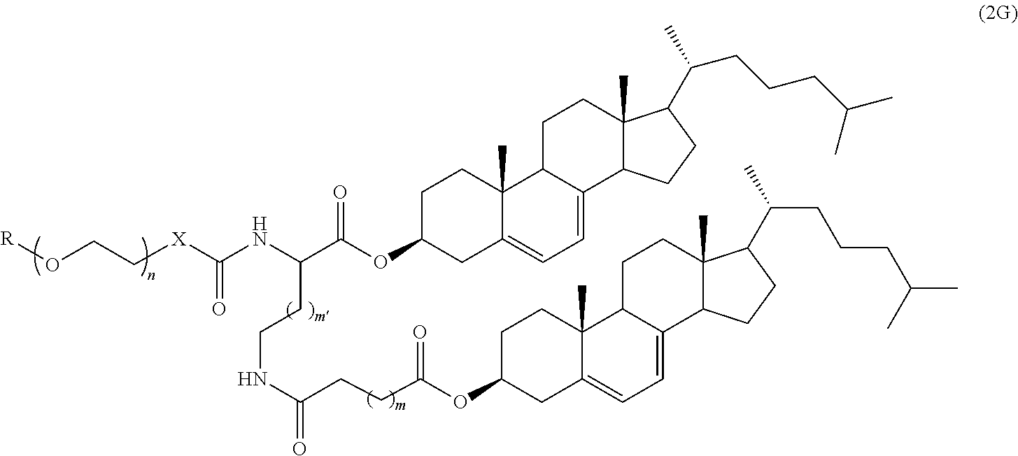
C(NC(CCNC(CCC(OC1CC2=CC=C3C(C2(C)CC1)CCC1(C)C3CCC1C(CCCC(C)C)C)=O)=O)C(OC1CC2=CC=C3C(C2(C)CC1)CCC1(C)C3CCC1C(C)CCCC(C)C)=O)(=O)[X]CCO[R]
